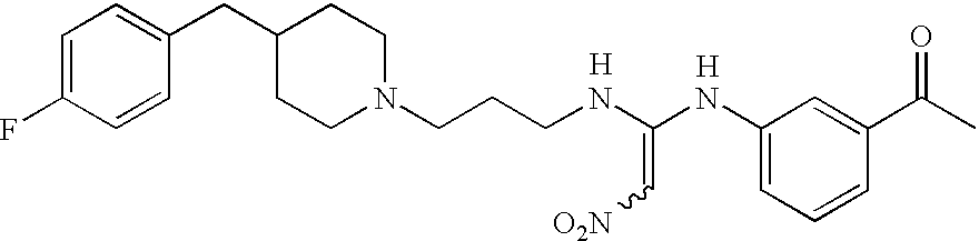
C(NC(=C[O2N])NC1=CC=CC(C(C)=O)=C1)CCN1CCC(CC2=CC=C(F)C=C2)CC1.[H].[H]
